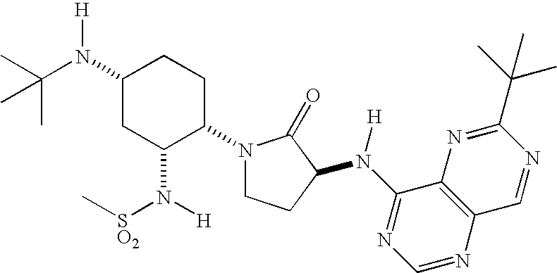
C1(N(C(C)(C)C)[H])CC(N([H])[SO2]C)C(N2CCC(N(C3=NC=NC4=C3N=C(C(C)(C)C)N=C4)[H])C2=O)CC1
